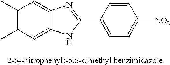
C1=CC(C2=NC3=CC(C)=C(C)C=C3N2)=CC=C1[NO2]
